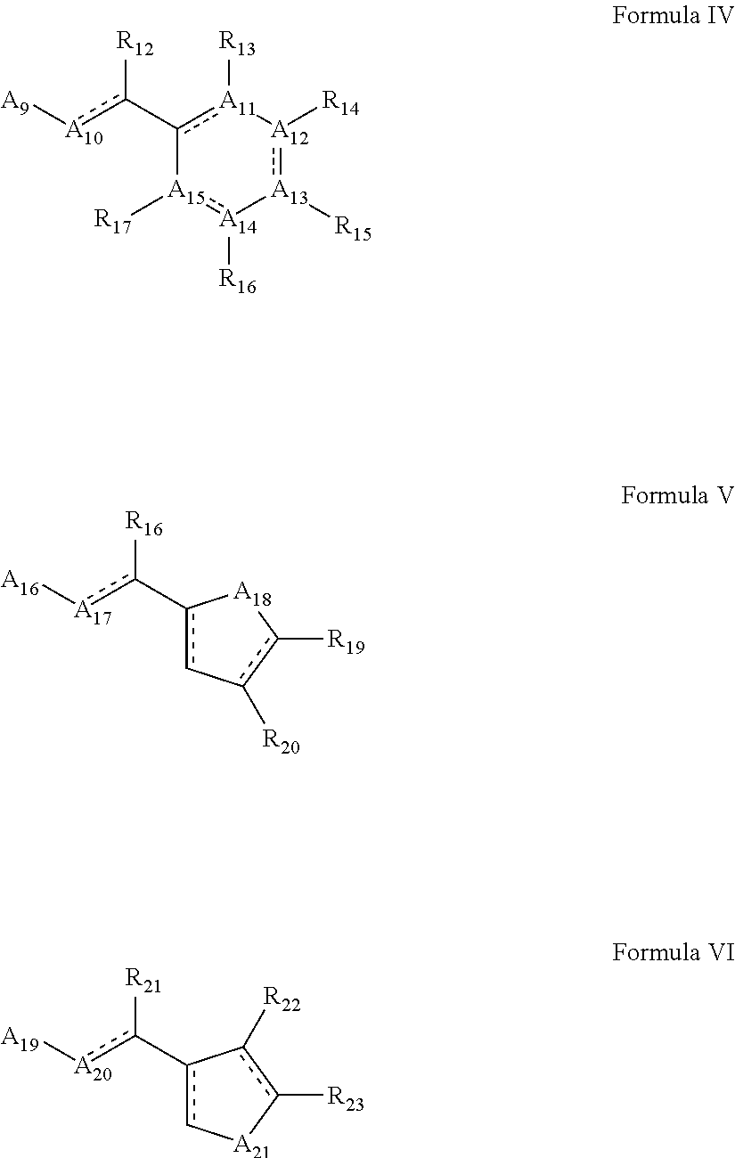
c1(-c([A10][A9])[R12])[A11]([R13])[A12]([R14]):[A13]([R15])[A14]([R16]):[A15]-1[R17].c1(-c([A17][A16])[R16])c-c([R20])c([R19])[A18]1.c1(-c([A20][A19])[R21])c[A21]c([R23])c-1[R22]
